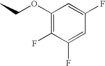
C1=C(F)C=C(F)C(F)=C1OCC
